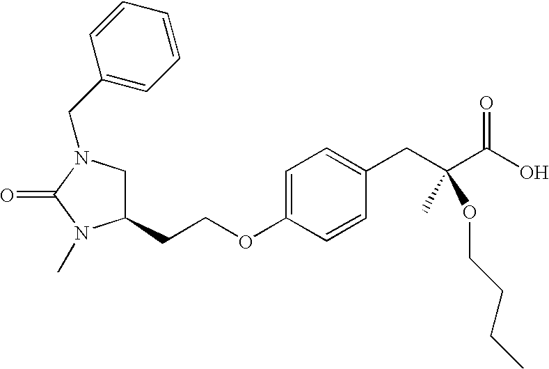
C1(CCOC2=CC=C(CC(C(O)=O)(C)OCCCC)C=C2)CN(CC2=CC=CC=C2)C(=O)N1C
